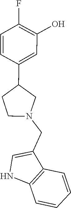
C1=C(CN2CC(C3=CC(O)=C(F)C=C3)CC2)C2=C(N1)C=CC=C2
